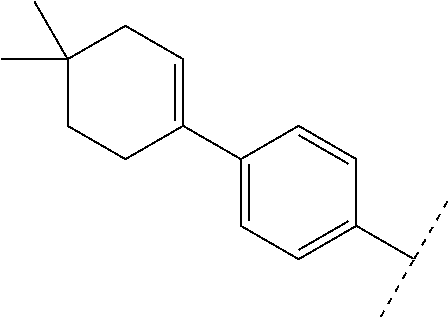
C1(C2=CC=C(C(C)C)C=C2)=CCC(C)(C)CC1
